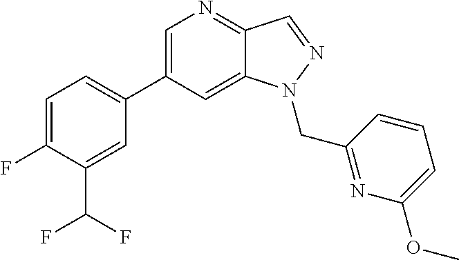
C1=C(C2=CC=C(F)C(C(F)F)=C2)C=C2C(=N1)C=NN2CC1=NC(OC)=CC=C1
